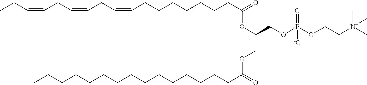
C(CCC(=O)OC(COC(CCCCCCCCCCCCCCC)=O)COP(OCC[N+](C)(C)C)(=O)[-O])CCCCC=CCC=CCC=CCC
